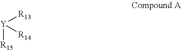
[Y]([R15])([R13])[R14]
